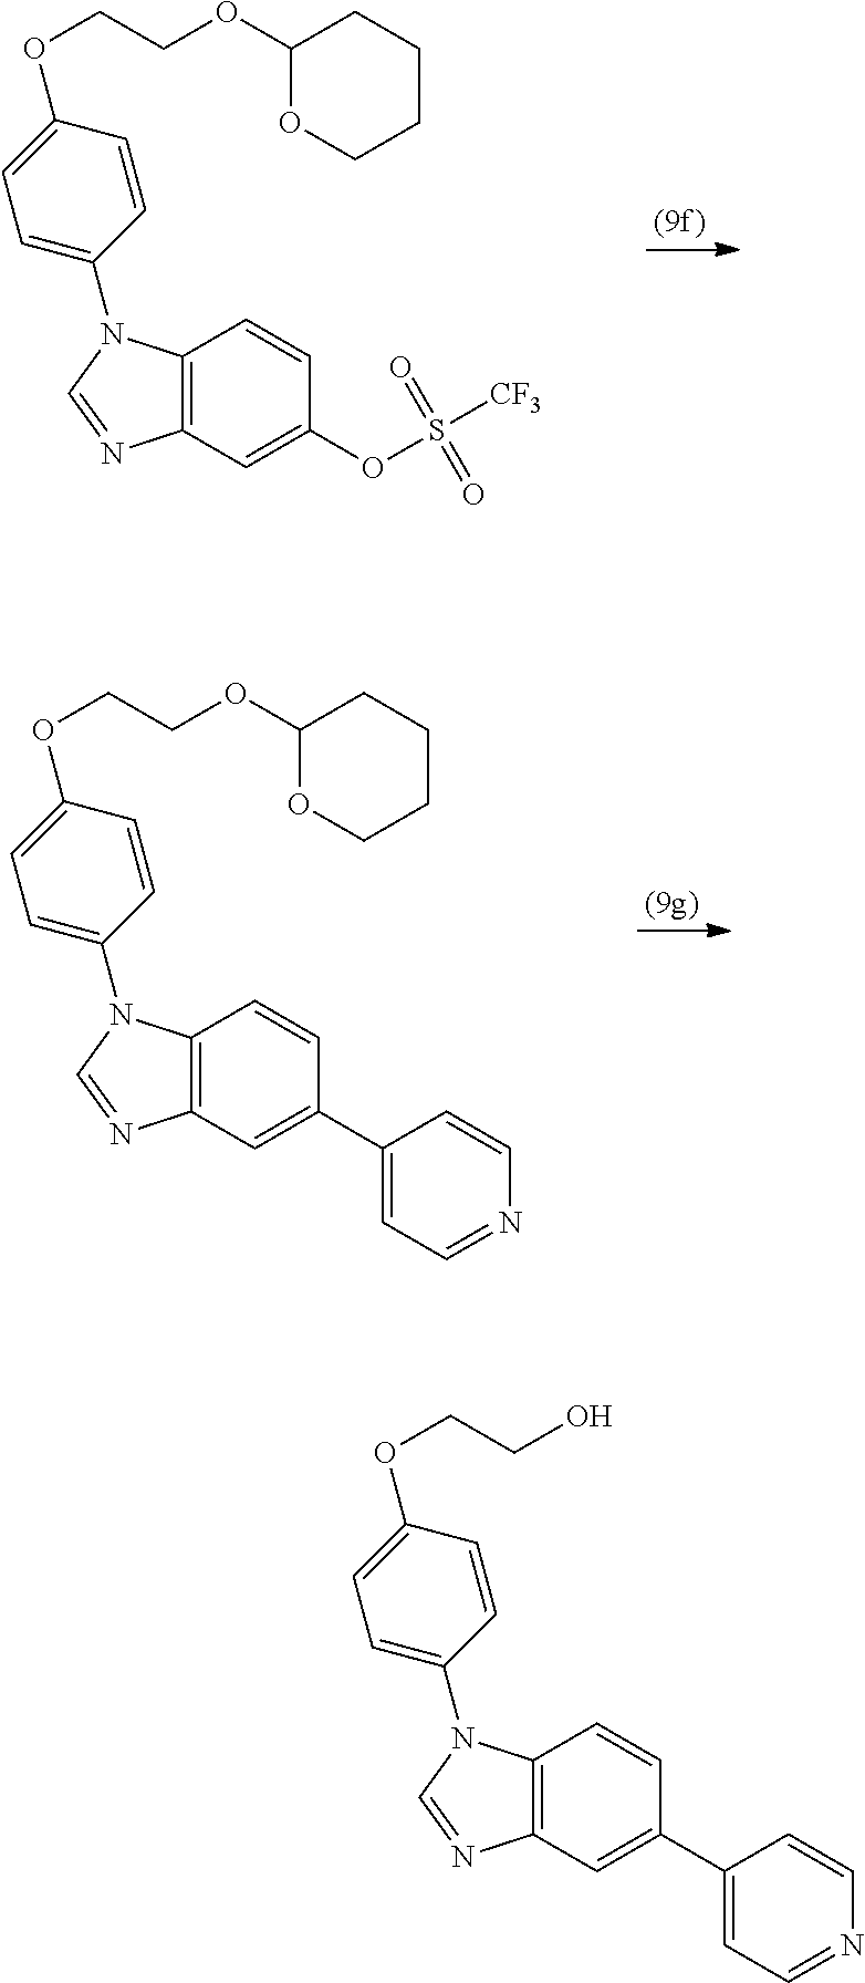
C1=C(N2C3=C(C=C(OS([CF3])(=O)=O)C=C3)N=C2)C=CC(OCCOC2OCCCC2)=C1.C1=C(N2C3=C(C=C(C4=CC=NC=C4)C=C3)N=C2)C=CC(OCCOC2OCCCC2)=C1.C1=C(N2C3=C(C=C(C4=CC=NC=C4)C=C3)N=C2)C=CC(OCCO)=C1
